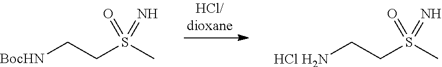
S(C)(CC[HCl H2N])(=O)=N.S(C)(CC[BocHN])(=O)=N
